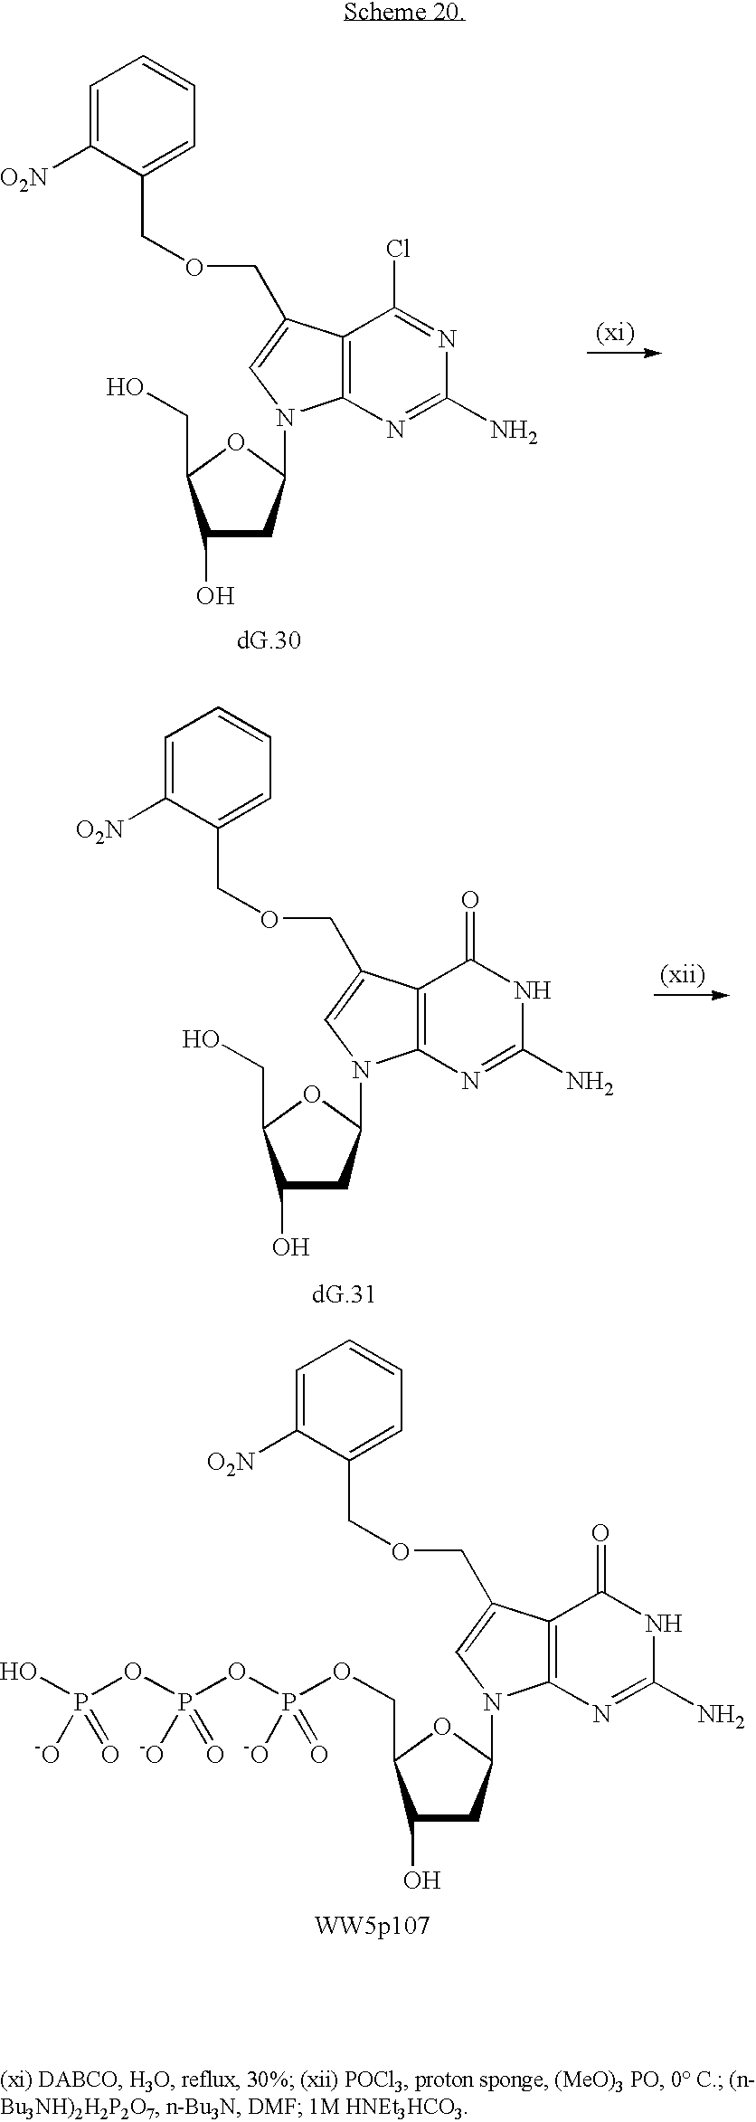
C1=C([O2N])C(COCC2=CN(C3CC(O)C(CO)O3)C3=C2C(=O)NC(N)=N3)=CC=C1.C1=C([O2N])C(COCC2=CN(C3CC(O)C(COP(OP(OP(O)(=O)[-O])([-O])=O)([-O])=O)O3)C3=C2C(=O)NC(N)=N3)=CC=C1.C1(O)CC(N2C3=C(C(COCC4=CC=CC=C4[O2N])=C2)C(Cl)=NC(N)=N3)OC1CO
